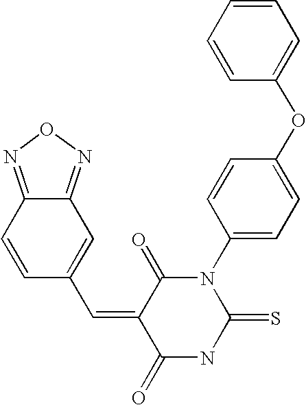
C1=CC=CC(OC2=CC=C(N3C(=O)C(=CC4=CC5=NON=C5C=C4)C(=O)NC3=S)C=C2)=C1
